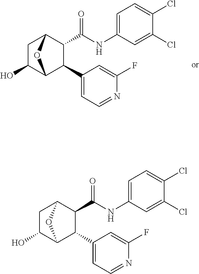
C1=C(NC(=O)C2C(C3=CC=NC(F)=C3)C3C(O)CC2O3)C=C(Cl)C(Cl)=C1.C1=C(Cl)C(Cl)=CC(NC(C2C(C3=CC=NC(F)=C3)C3C(O)CC2O3)=O)=C1
